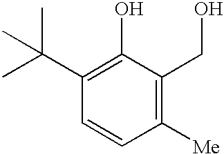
C1(C(C)(C)C)=C(O)C(CO)=C([Me])C=C1
